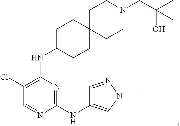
N1=C(NC2=CN(C)N=C2)N=CC(Cl)=C1NC1CCC2(CC1)CCN(CC(O)(C)C)CC2
